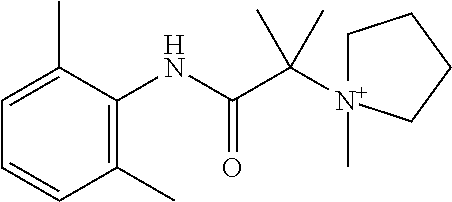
C1(C)=C(NC(C([N+]2(C)CCCC2)(C)C)=O)C(C)=CC=C1
